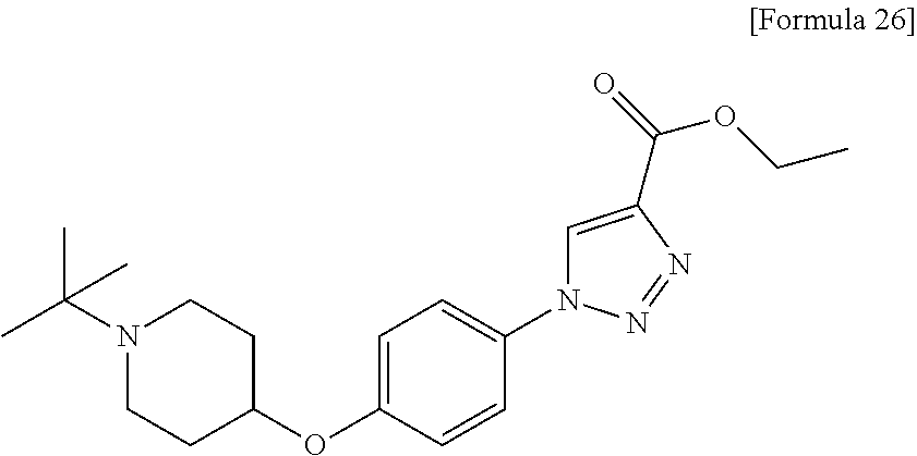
C1=C(OC2CCN(C(C)(C)C)CC2)C=CC(N2C=C(C(=O)OCC)N=N2)=C1
